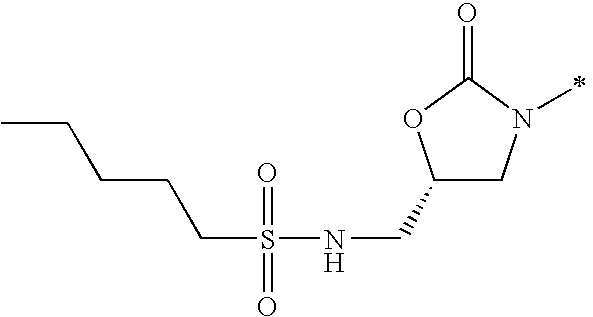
C1(CNS(CCCCC)(=O)=O)CN(C)C(=O)O1.[H]
